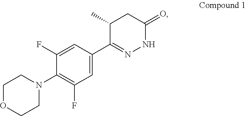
C1(F)=CC(C2=NNC(=O)CC2C)=CC(F)=C1N1CCOCC1
